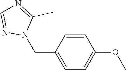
C1=CC(CN2C(C)=NC=N2)=CC=C1OC
